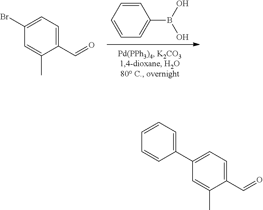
C1=CC=CC=C1B(O)O.C1=C(C)C(C=O)=CC=C1Br.C1=C(C)C(C=O)=CC=C1C1=CC=CC=C1
